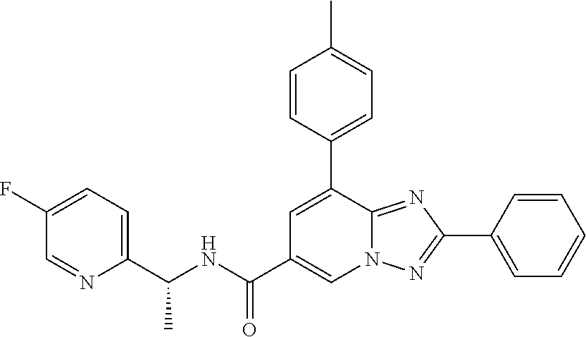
C1(C(NC(C2=CC=C(F)C=N2)C)=O)=CN2C(=NC(C3=CC=CC=C3)=N2)C(C2=CC=C(C)C=C2)=C1
